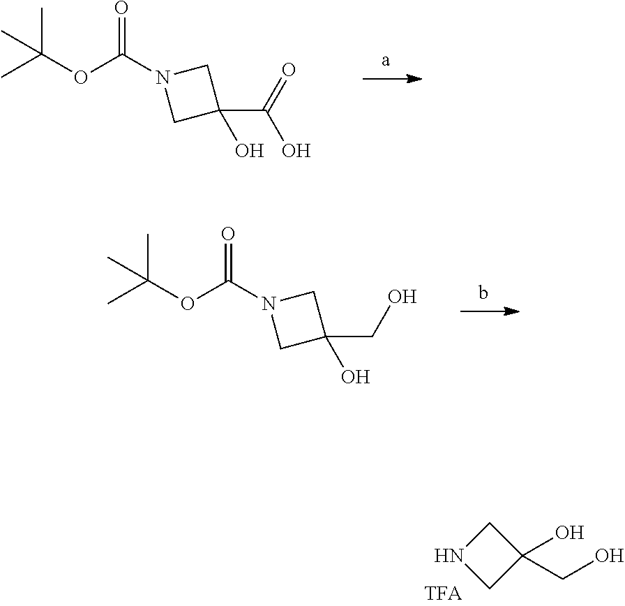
O(C(N1CC(C(=O)O)(O)C1)=O)C(C)(C)C.O(C(N1CC(CO)(O)C1)=O)C(C)(C)C.C1NCC1(CO)O
